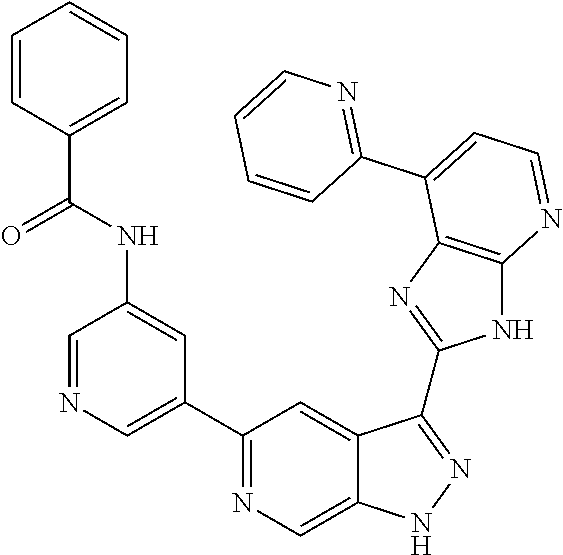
C1=NC=C(C2=NC=C3C(=C2)C(C2=NC4=C(N2)N=CC=C4C2=NC=CC=C2)=NN3)C=C1NC(=O)C1=CC=CC=C1
